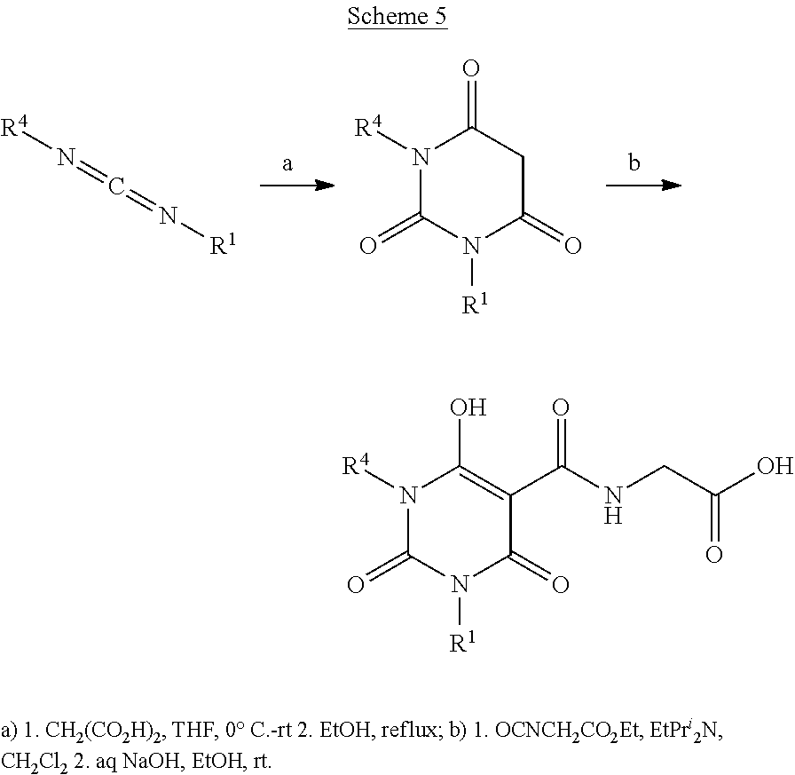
C1C(=O)N([R4])C(=O)N([R1])C1=O.N([R4])=C=N[R1].C1(C(NCC(O)=O)=O)=C(O)N([R4])C(=O)N([R1])C1=O
